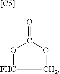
O=C1OC[FHC]O1.[[C5]]
